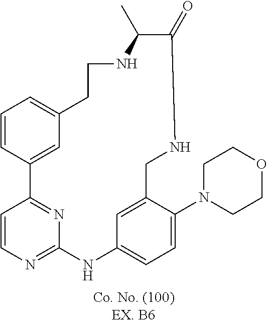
C1=CC2=NC(=N1)NC1=CC=C(N3CCOCC3)C(=C1)CNC(=O)C(C)NCCC1=CC=CC2=C1
